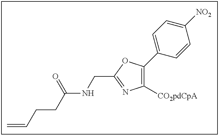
C1([CO2pdCpA])=C(C2=CC=C([NO2])C=C2)OC(CNC(CCC=C)=O)=N1
